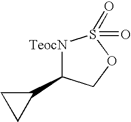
[TeocN]1C(C2CC2)COS1(=O)=O
